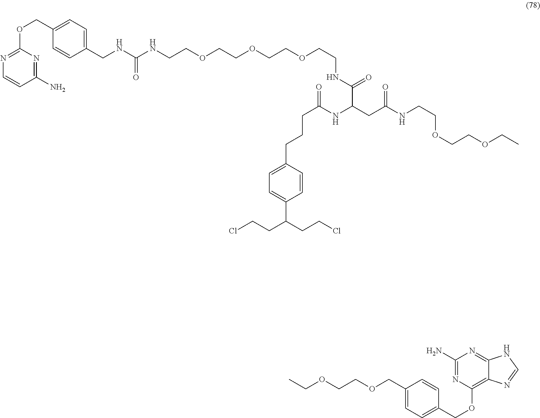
C(OCCOCC1=CC=C(COC2=C3C(=NC(N)=N2)NC=N3)C=C1)C.C1(N)=NC(OCC2=CC=C(CNC(=O)NCCOCCOCCOCCNC(C(CC(NCCOCCOCC)=O)NC(CCCC3=CC=C(C(CCCl)CCCl)C=C3)=O)=O)C=C2)=NC=C1
